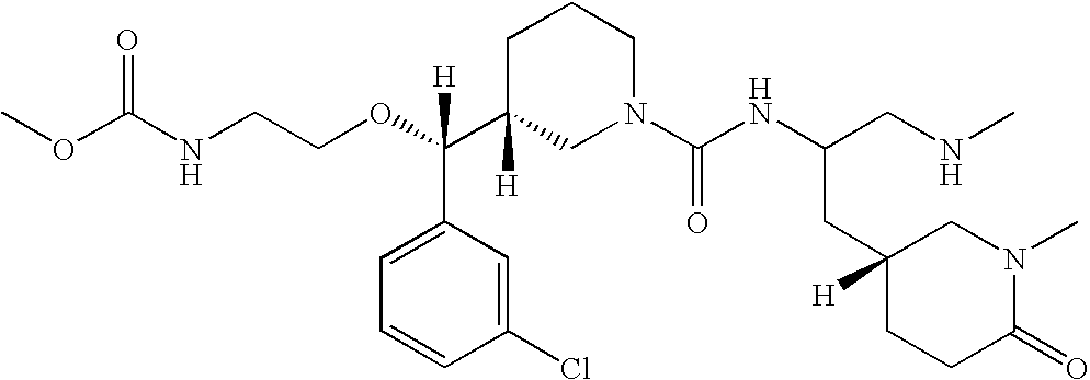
O=C(NCCOC(C1([H])CN(C(NC(CNC)CC2([H])CCC(=O)N(C)C2)=O)CCC1)(C1=CC=CC(Cl)=C1)[H])OC
